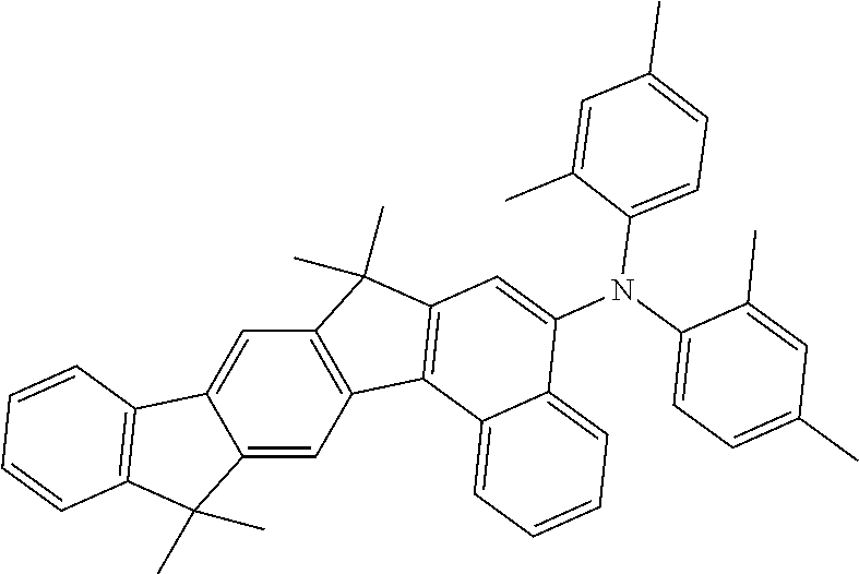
C12=CC3=C(C=C1C1=C(C2(C)C)C=CC=C1)C(C)(C)C1=C3C2=CC=CC=C2C(N(C2=CC=C(C)C=C2C)C2=CC=C(C)C=C2C)=C1
